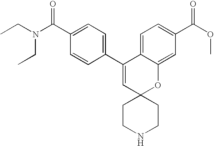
CCN(C(C1=CC=C(C2=CC3(OC4=CC(C(OC)=O)=CC=C24)CCNCC3)C=C1)=O)CC
